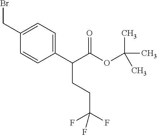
C1(CBr)=CC=C(C(C(OC(C)(C)C)=O)CCC(F)(F)F)C=C1
